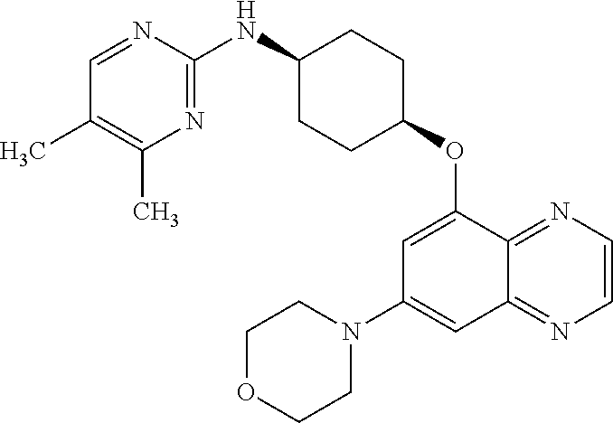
C1=NC(NC2CCC(OC3=CC(N4CCOCC4)=CC4=NC=CN=C34)CC2)=NC(C)=C1C
